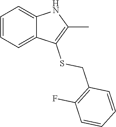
C1=CC=C2C(=C1)NC(C)=C2SCC1=C(F)C=CC=C1
